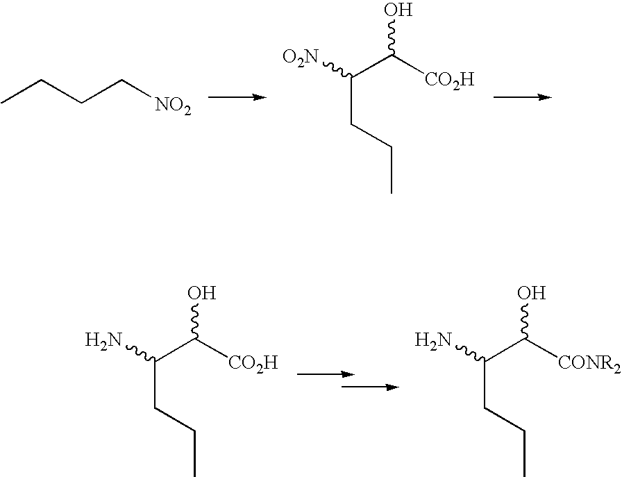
CCCC[NO2].C(CCC)(C([CO2H])O)[O2N].C(CCC)(C([CO2H])O)N.C(CCC)(C([CONR2])O)N
